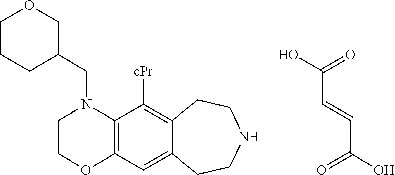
C1COC2=C(N1CC1COCCC1)C([cPr])=C1C(=C2)CCNCC1.OC(=O)C=CC(O)=O
